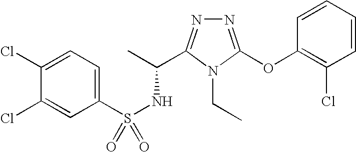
C1(Cl)=CC=C(S(NC(C)C2=NN=C(OC3=C(Cl)C=CC=C3)N2CC)(=O)=O)C=C1Cl
